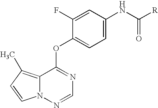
C1(F)=CC(NC([R])=O)=CC=C1OC1=NC=NN2C1=C(C)C=C2
